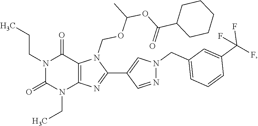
N1(CCC)C(=O)N(CC)C2=C(C1=O)N(COC(OC(C1CCCCC1)=O)C)C(C1=CN(CC3=CC=CC(C(F)(F)F)=C3)N=C1)=N2
